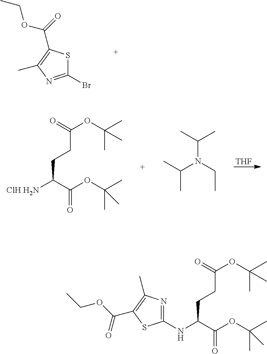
C1(Br)=NC(C)=C(C(OCC)=O)S1.[THF].O=C(OC(C)(C)C)CCC([ClH H2N])C(OC(C)(C)C)=O.CC(N(CC)C(C)C)C.C1(NC(C(OC(C)(C)C)=O)CCC(OC(C)(C)C)=O)=NC(C)=C(C(OCC)=O)S1
